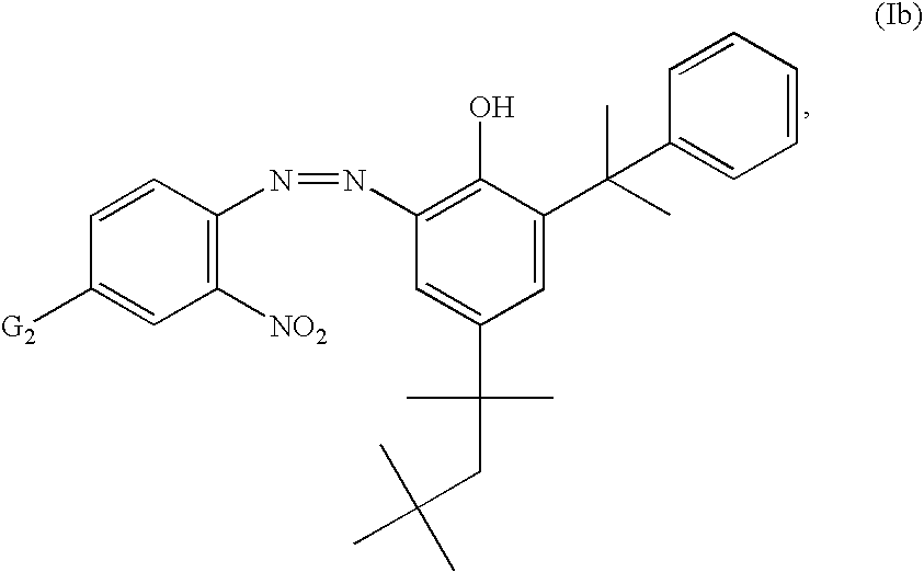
C1=CC(N=NC2=C(O)C(C(C3=CC=CC=C3)(C)C)=CC(C(C)(C)CC(C)(C)C)=C2)=C([NO2])C=C1[G2]
